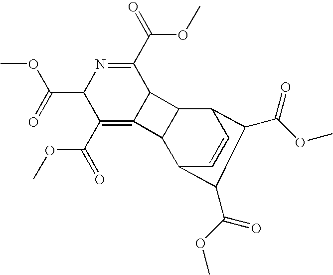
C12C=CC(C3C1C1=C(C(OC)=O)C(C(OC)=O)N=C(C(OC)=O)C31)C(C(=O)OC)C2C(=O)OC
